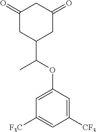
C1(=O)CC(C(OC2=CC([F3C])=CC([CF3])=C2)C)CC(=O)C1
